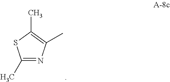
C1(C)=NC(C)=C(C)S1
